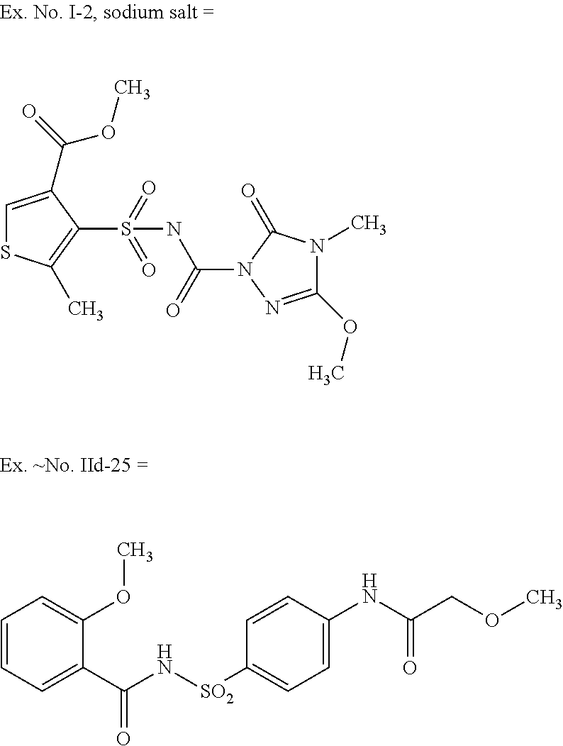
C1=C(C(=O)OC)C(S(=O)(=O)NC(N2C(=O)N(C)C(OC)=N2)=O)=C(C)S1.C1=CC=C(C(N[SO2]C2=CC=C(NC(COC)=O)C=C2)=O)C(OC)=C1
